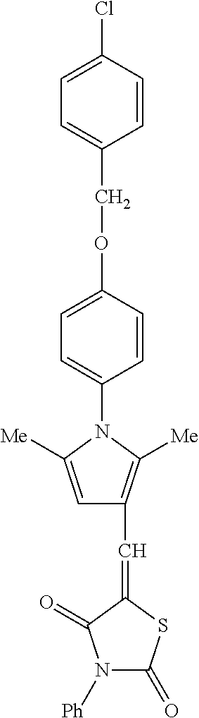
C1=C(OCC2=CC=C(Cl)C=C2)C=CC(N2C([Me])=CC(C=C3SC(=O)N([Ph])C3=O)=C2[Me])=C1
